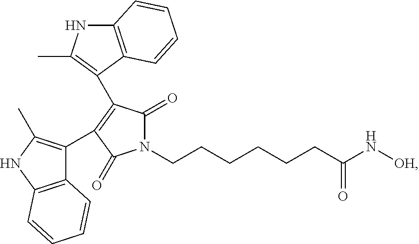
N1(CCCCCCC(N[OH])=O)C(=O)C(C2=C(C)NC3=C2C=CC=C3)=C(C2=C(C)NC3=C2C=CC=C3)C1=O
